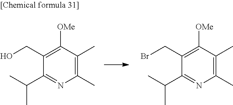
C1(C)=C(C)C([OMe])=C(CO)C(C(C)C)=N1.C1(C)=C(C)C([OMe])=C(CBr)C(C(C)C)=N1
